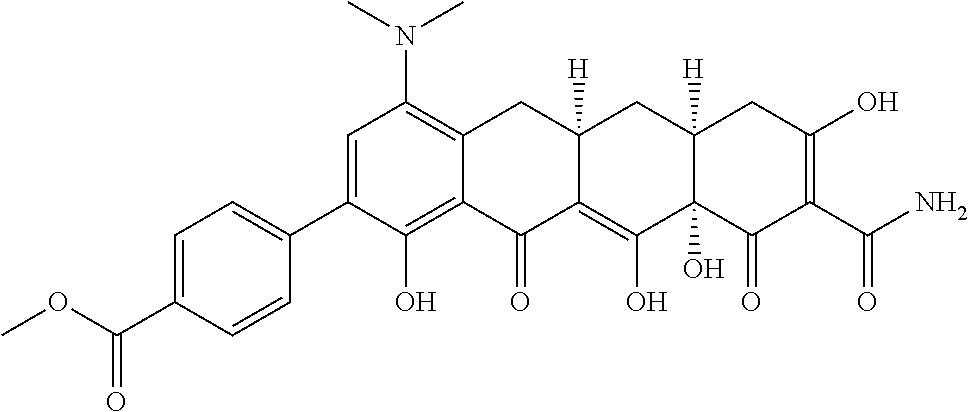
C1=C(C2=CC=C(C(OC)=O)C=C2)C(O)=C2C(=C1N(C)C)CC1([H])C(=C(O)C3(O)C([H])(C1)CC(O)=C(C(N)=O)C3=O)C2=O
